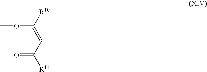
[R10]C(=CC([R11])=O)OC
